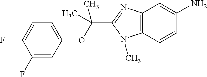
C1=C(F)C(F)=CC=C1OC(C1=NC2=C(N1C)C=CC(N)=C2)(C)C
